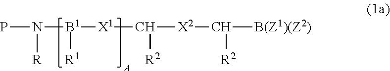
PN([R])[B1]([R1])[X1]C([X2]C([R2])[B(Z1)(Z2)])[R2]
